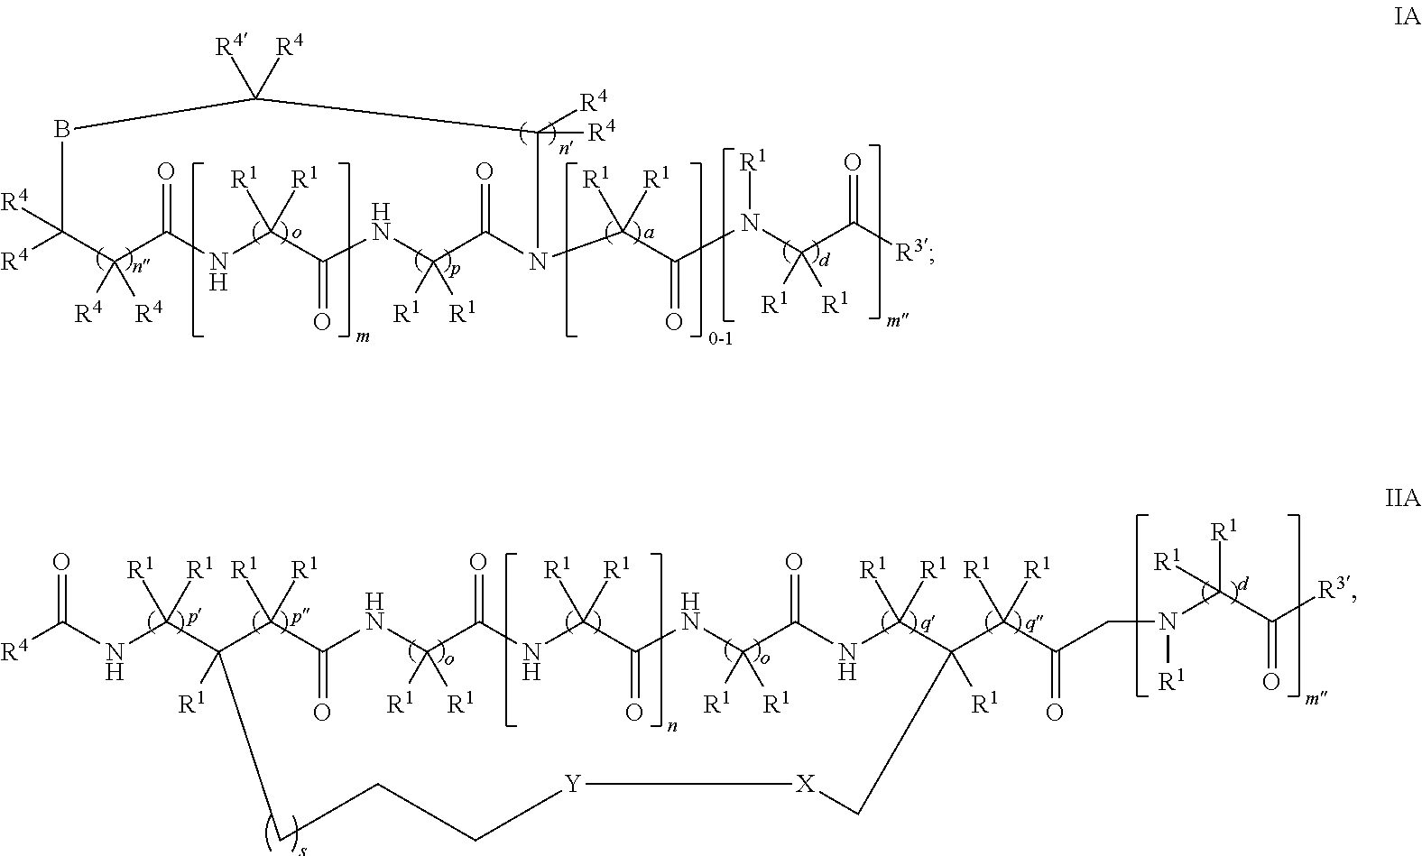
[R4]C1([R4])BC([R4])([R4])C([R4])([R4])N(C(C(N(C(C(=O)[R3])([R1])[R1])[R1])=O)([R1])[R1])C(=O)C([R1])([R1])NC(=O)C([R1])([R1])NC(=O)C1([R4])[R4].[R4]C(NC(C1([R1])C([R1])([R1])C(=O)NC([R1])([R1])C(=O)NC([R1])([R1])C(=O)NC([R1])([R1])C(=O)NC([R1])([R1])C(C(C(CN(C([R1])(C(=O)[R3])[R1])[R1])=O)([R1])[R1])([R1])C[X][Y]CCC1)([R1])[R1])=O
